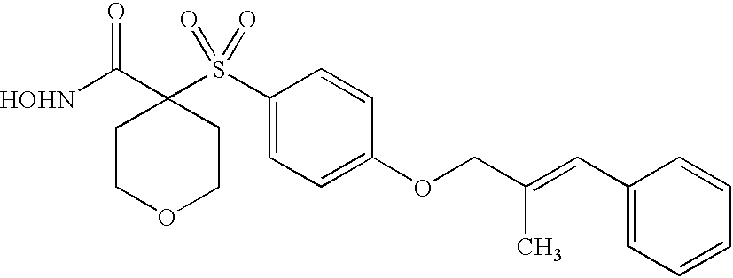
[HOHN]C(C1(S(C2=CC=C(OCC(=CC3=CC=CC=C3)C)C=C2)(=O)=O)CCOCC1)=O
